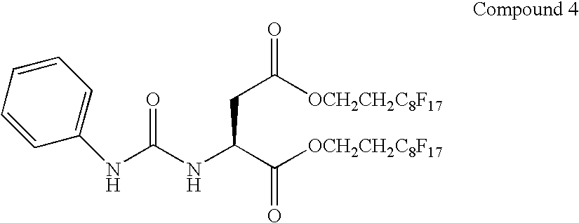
C(NC(C([OCH2CH2C8F17])=O)CC(=O)[OCH2CH2C8F17])(=O)NC1=CC=CC=C1
